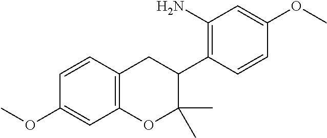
C1=CC2=C(C=C1OC)OC(C)(C)C(C1=C(N)C=C(OC)C=C1)C2
